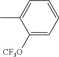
C1=C(C)C([CF3O])=CC=C1
